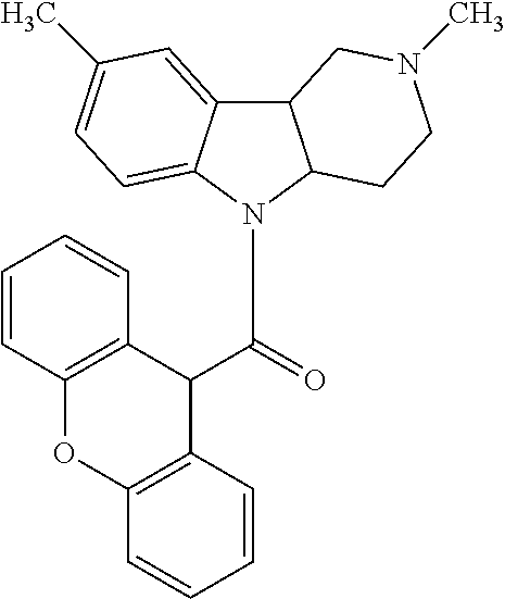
C12C3=CC(C)=CC=C3N(C(=O)C3C4=C(OC5=C3C=CC=C5)C=CC=C4)C1CCN(C)C2
